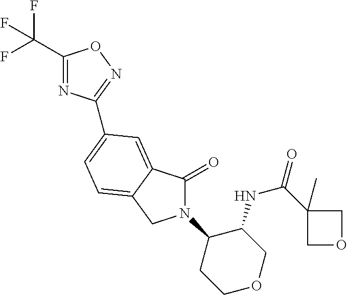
C1(C(F)(F)F)=NC(C2=CC=C3C(=C2)C(=O)N(C2CCOCC2NC(C2(C)COC2)=O)C3)=NO1
